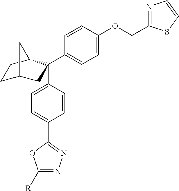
C1C2CC(C3=CC=C(OCC4=NC=CS4)C=C3)(C3=CC=C(C4=NN=C([R])O4)C=C3)C(C1)C2
